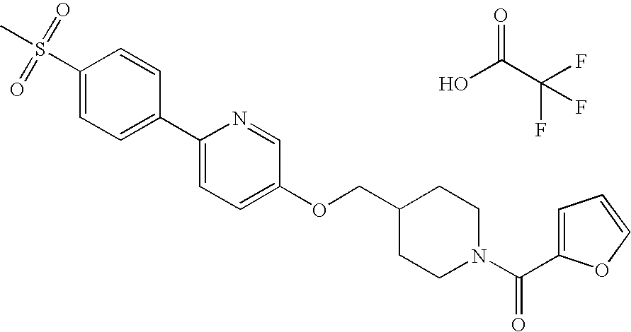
S(C1=CC=C(C2=CC=C(OCC3CCN(C(=O)C4=CC=CO4)CC3)C=N2)C=C1)(C)(=O)=O.OC(C(F)(F)F)=O
